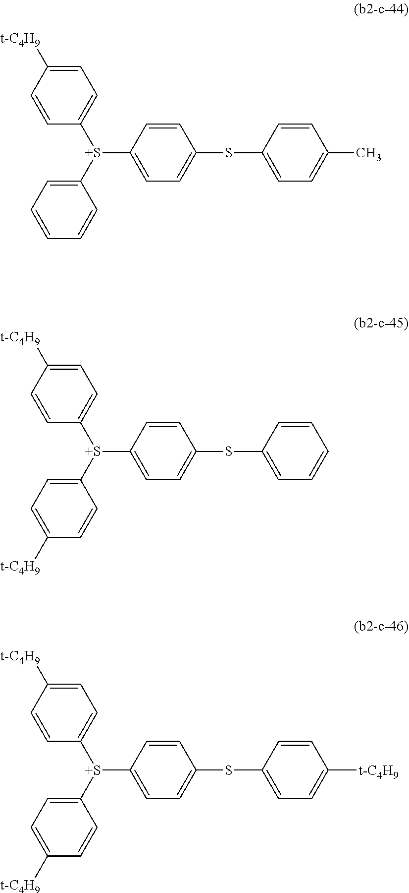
C1([S+](C2=CC=CC=C2)C2=CC=C([t-C4H9])C=C2)=CC=C(SC2=CC=C(C)C=C2)C=C1.C1([S+](C2=CC=C([t-C4H9])C=C2)C2=CC=C([t-C4H9])C=C2)=CC=C(SC2=CC=CC=C2)C=C1.C1([S+](C2=CC=C([t-C4H9])C=C2)C2=CC=C([t-C4H9])C=C2)=CC=C(SC2=CC=C([t-C4H9])C=C2)C=C1
